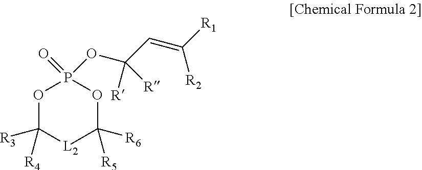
P1(OC(C=C([R1])[R2])([R])[R])(=O)OC([R5])([R6])[L2]C([R3])([R4])O1
